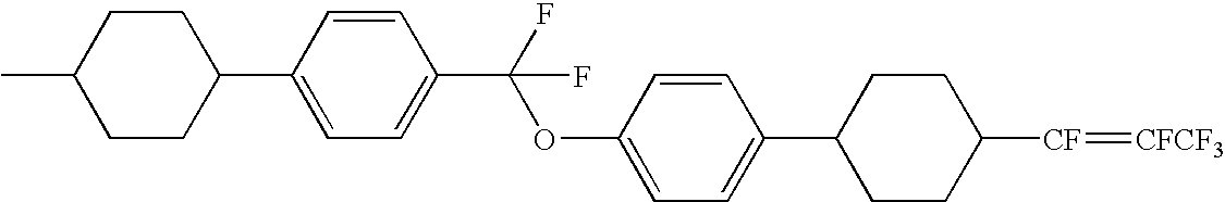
C1CC([CF]=[CFCF3])CCC1C1=CC=C(OC(C2=CC=C(C3CCC(C)CC3)C=C2)(F)F)C=C1
